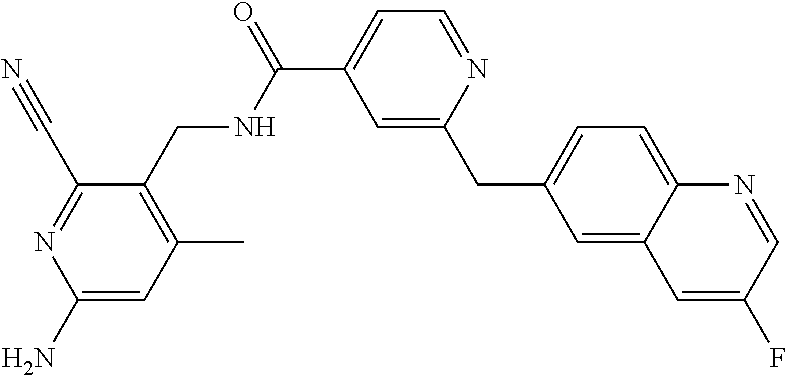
C1=C(CC2=CC(C(=O)NCC3=C(C)C=C(N)N=C3C#N)=CC=N2)C=C2C(=C1)N=CC(F)=C2
